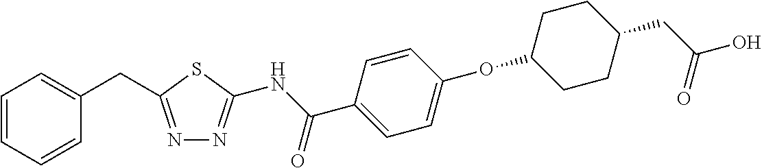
O(C1CCC(CC(O)=O)CC1)C1=CC=C(C(NC2=NN=C(CC3=CC=CC=C3)S2)=O)C=C1
